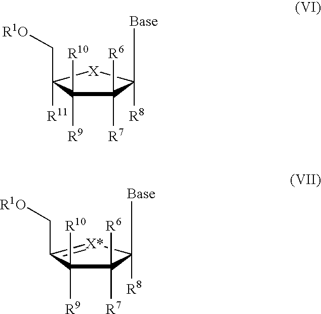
C1([R7])([R6])C([R9])([R10])C(C[R1O])([R11])[X]C1([Base])[R8].C1([R7])([R6])C([R9])([R10])C(C[R1O])=[X*]C1([Base])[R8]
